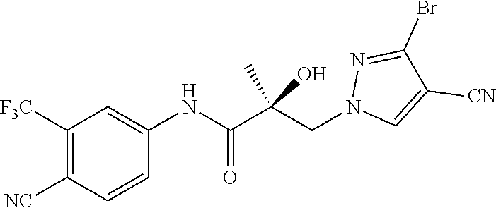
C1=CC([NC])=C([F3C])C=C1NC(C(CN1C=C([CN])C(Br)=N1)(C)O)=O
